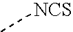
C[NCS]
